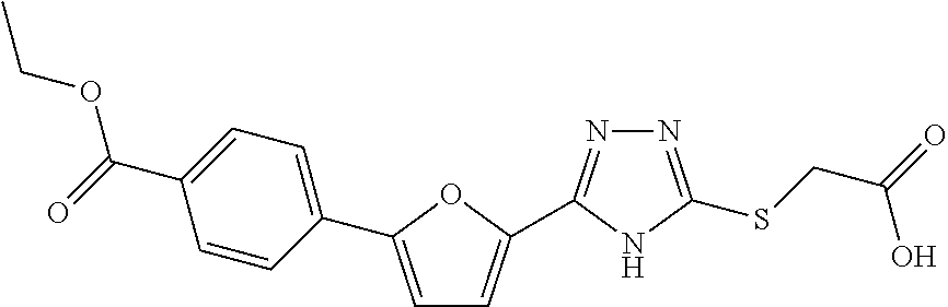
N1=C(SCC(O)=O)NC(C2=CC=C(C3=CC=C(C(OCC)=O)C=C3)O2)=N1
